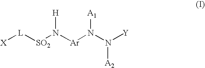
[X][L][SO2]N([Ar]N(N([Y])[A2])[A1])[H]
